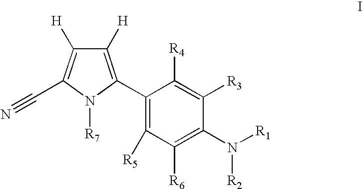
C1([H])=C(C2=C([R5])C([R6])=C(N([R2])[R1])C([R3])=C2[R4])N([R7])C(C#N)=C1[H]
